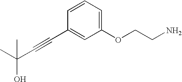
C1(OCCN)=CC=CC(C#CC(C)(C)O)=C1
